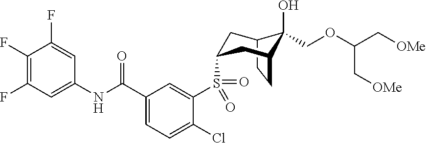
C12CCC(CC(S(C3=CC(C(NC4=CC(F)=C(F)C(F)=C4)=O)=CC=C3Cl)(=O)=O)C1)C2(O)COC(C[OMe])C[OMe]
